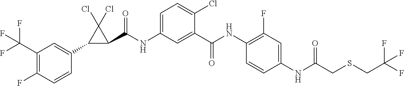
C1(C2=CC(C(F)(F)F)=C(F)C=C2)C(C(NC2=CC=C(Cl)C(C(NC3=C(F)C=C(NC(CSCC(F)(F)F)=O)C=C3)=O)=C2)=O)C1(Cl)Cl
